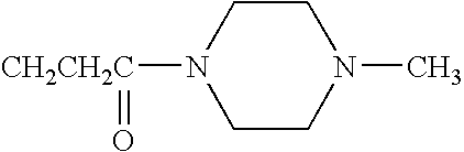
N1([CH2CH2C]=O)CCN(C)CC1
